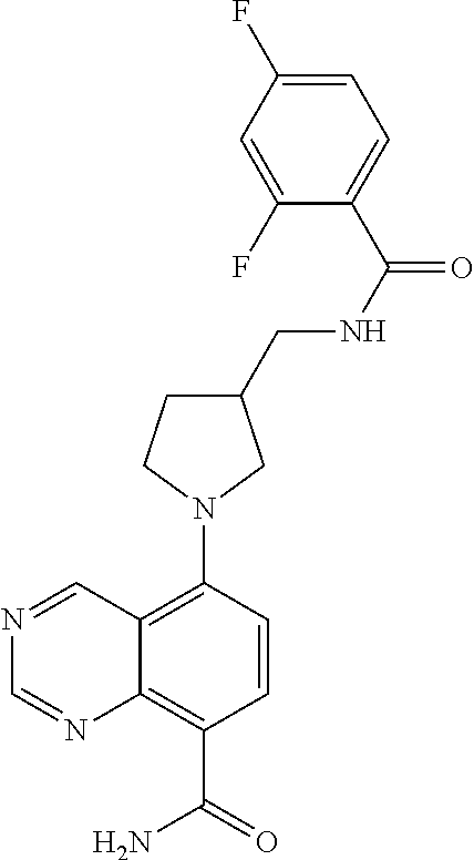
C1=C(F)C=C(F)C(C(NCC2CN(C3=C4C(=C(C(=O)N)C=C3)N=CN=C4)CC2)=O)=C1
